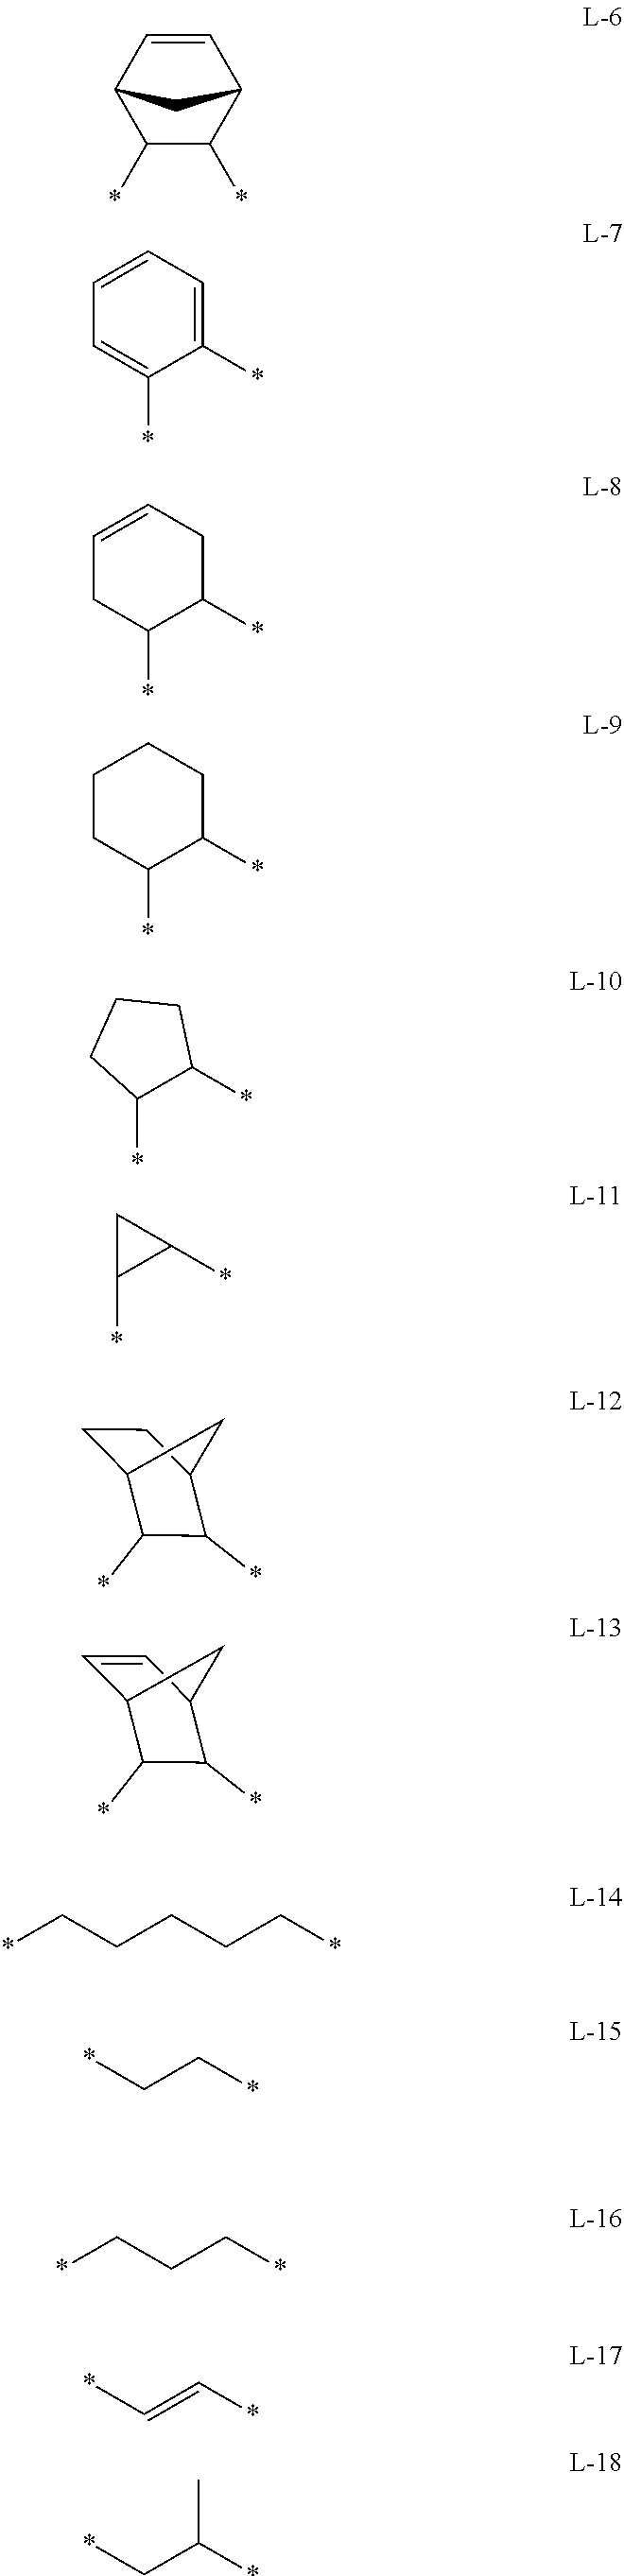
C1=CC2C(*)C(*)C1C2.C1(*)=CC=CC=C1*.C1(*)CC=CCC1*.C1(*)CCCCC1*.C1(*)C(*)CCC1.C1(*)C(*)C1.C1C2C(*)C(*)C(C1)C2.C1=CC2C(*)C(*)C1C2.*CCCCC*.*CC*.*CCC*.*C=C*.*CC(*)C
